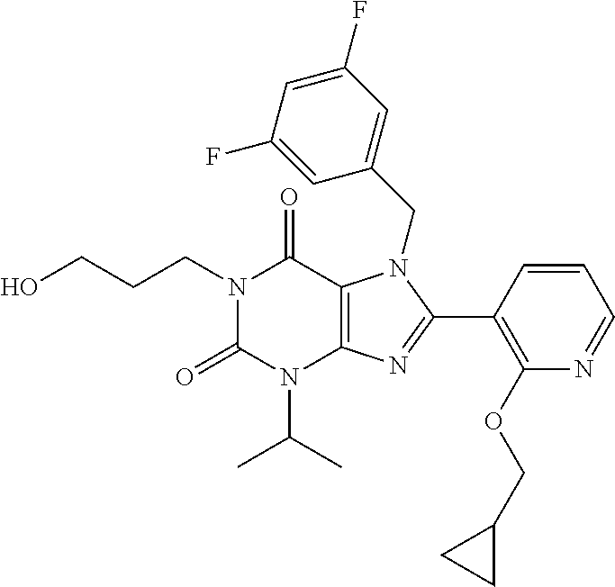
OCCCN1C(=O)N(C(C)C)C2=C(C1=O)N(CC1=CC(F)=CC(F)=C1)C(C1=C(OCC3CC3)N=CC=C1)=N2
